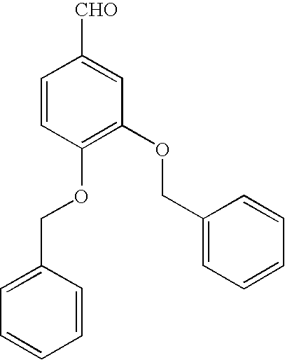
C1=CC(OCC2=CC=CC=C2)=C(OCC2=CC=CC=C2)C=C1[CHO]
